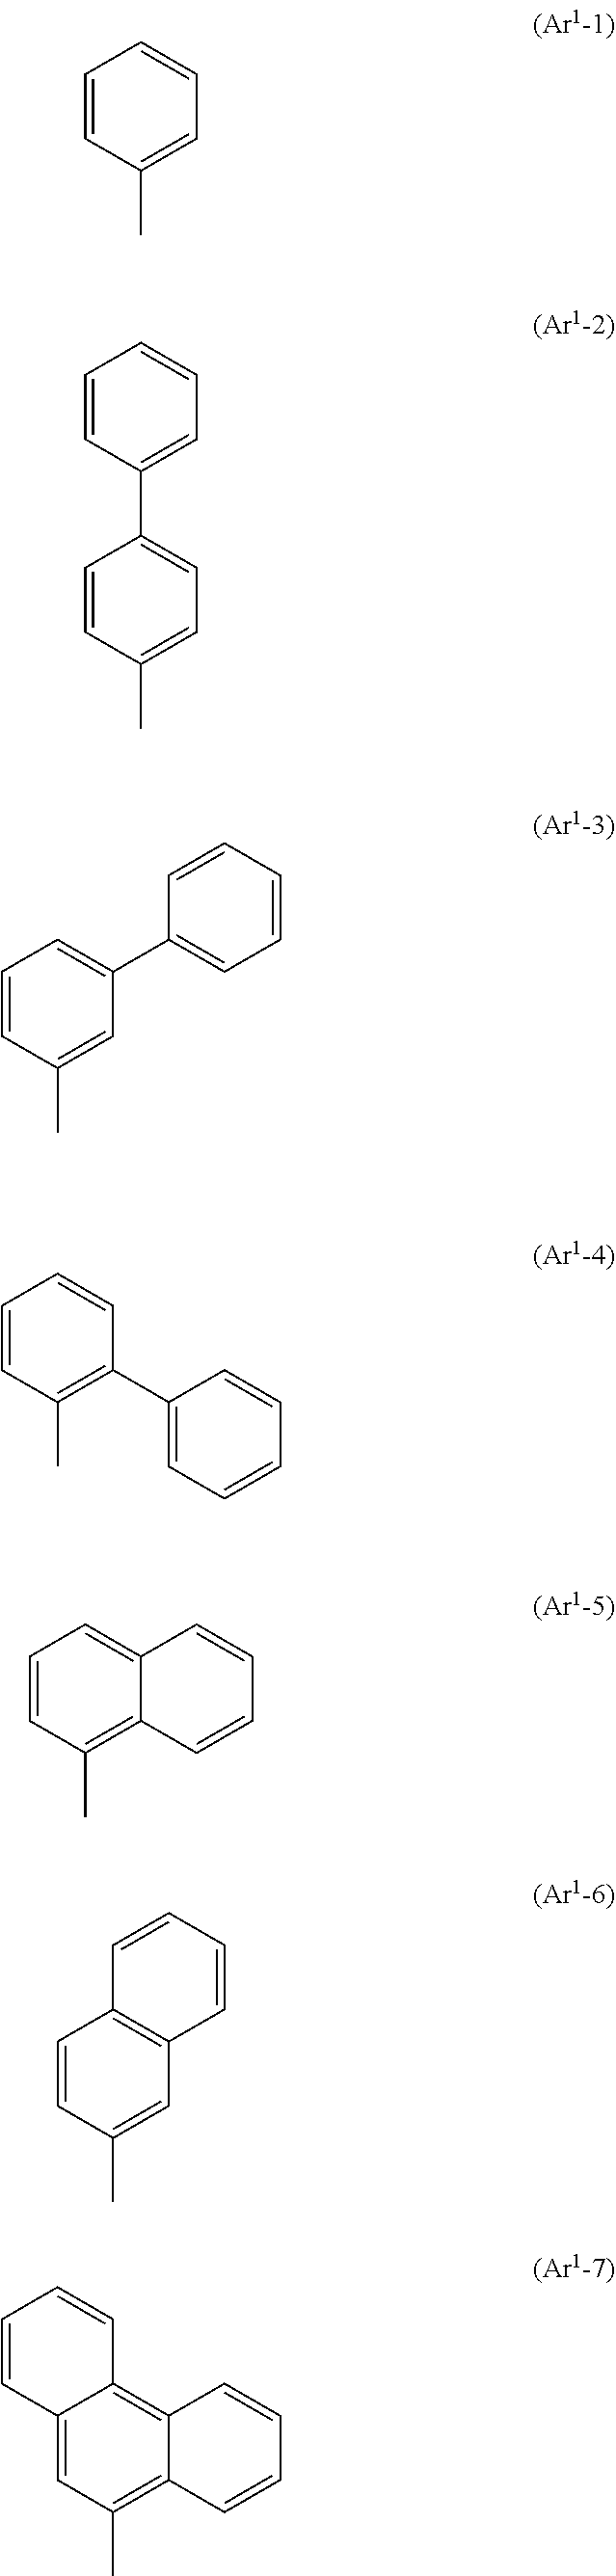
C1=CC(C)=CC=C1.C1=CC(C)=CC=C1C1=CC=CC=C1.C1=CC(C)=CC(C2=CC=CC=C2)=C1.C1=CC(C)=C(C2=CC=CC=C2)C=C1.C1=CC(C)=C2C(=C1)C=CC=C2.C1=CC(C)=CC2=C1C=CC=C2.C12=CC(C)=C3C(=C1C=CC=C2)C=CC=C3
